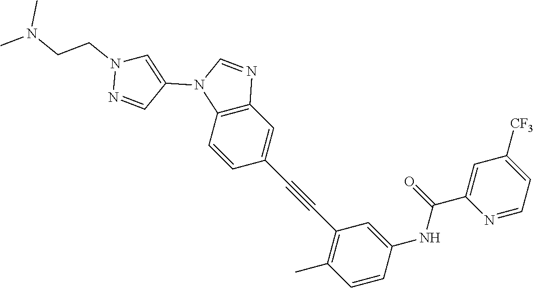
C1=CC2=C(C=C1C#CC1=C(C)C=CC(NC(C3=CC([CF3])=CC=N3)=O)=C1)N=CN2C1=CN(CCN(C)C)N=C1
